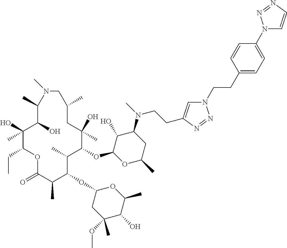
C1(O)C(OC2C(C)C(OC3CC(OC)(C)C(O)C(C)O3)C(C)C(=O)OC(CC)C(O)(C)C(O)C(C)N(C)CC(C)CC2(O)C)OC(C)CC1N(C)CCC1=CN(CCC2=CC=C(N3C=CN=N3)C=C2)N=N1
